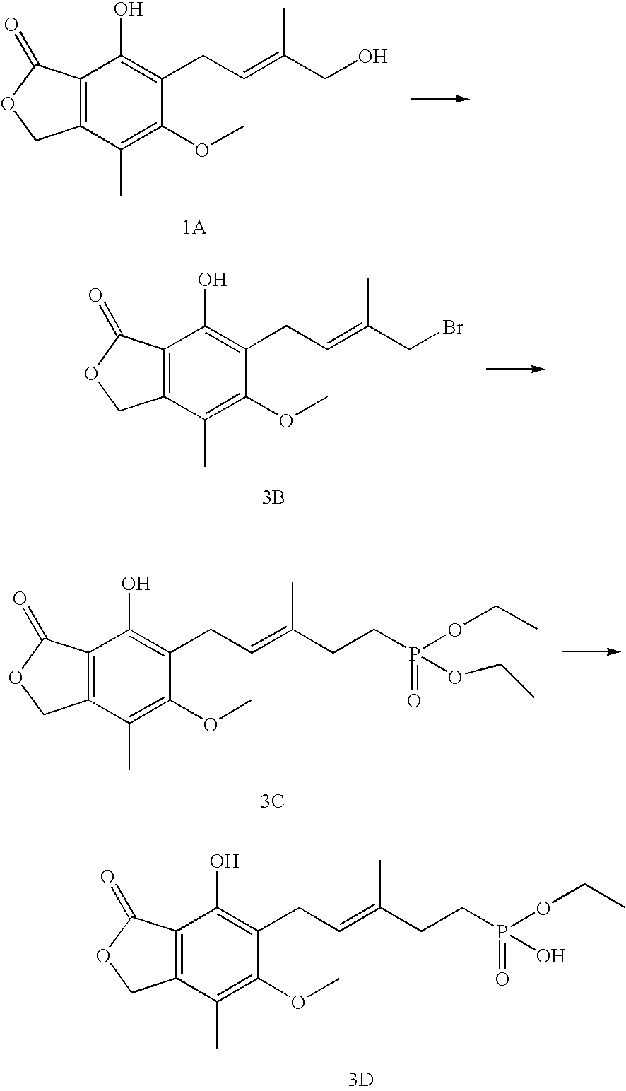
C12=C(C(C)=C(OC)C(CC=C(CO)C)=C1O)COC2=O.C12=C(C(C)=C(OC)C(CC=C(CBr)C)=C1O)COC2=O.[3B].C12=C(C(C)=C(OC)C(CC=C(CCP(=O)(OCC)OCC)C)=C1O)COC2=O.[3C].C12=C(C(C)=C(OC)C(CC=C(CCP(=O)(OCC)O)C)=C1O)COC2=O.[3D]
